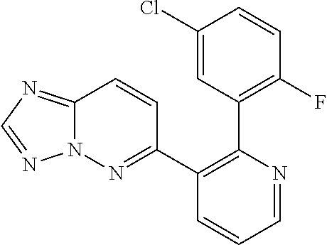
C1(Cl)=CC(C2=C(C3=NN4C(=NC=N4)C=C3)C=CC=N2)=C(F)C=C1
